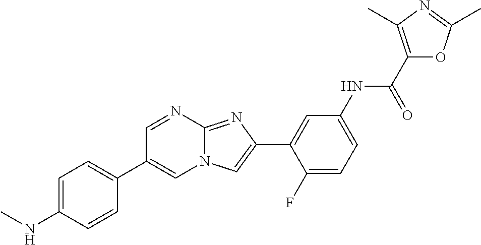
C1=NC2=NC(C3=CC(NC(C4=C(C)N=C(C)O4)=O)=CC=C3F)=CN2C=C1C1=CC=C(NC)C=C1
